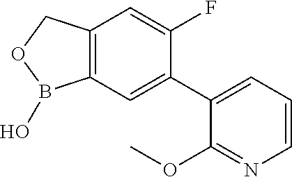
C12=C(COB1O)C=C(F)C(C1=CC=CN=C1OC)=C2
